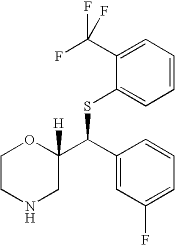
C1(C(F)(F)F)=CC=CC=C1SC(C1=CC(F)=CC=C1)C1([H])OCCNC1
